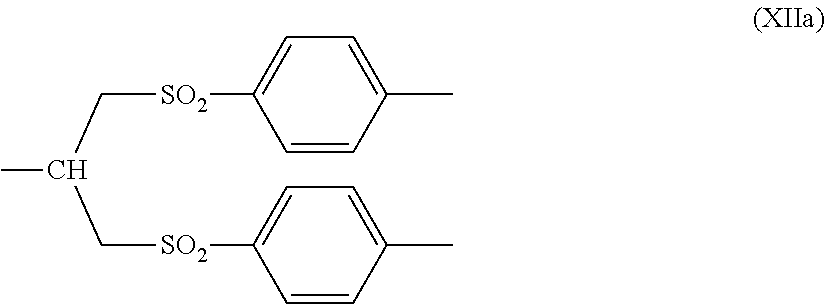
CC(C[SO2]C1=CC=C(C)C=C1)C[SO2]C1=CC=C(C)C=C1
